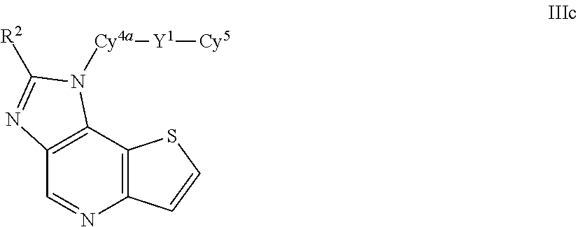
C1=NC2=C(C3=C1N=C([R2])N3[Cy4a][Y1][Cy5])SC=C2
